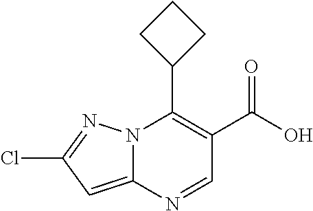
N12C(=CC(Cl)=N1)N=CC(C(O)=O)=C2C1CCC1
